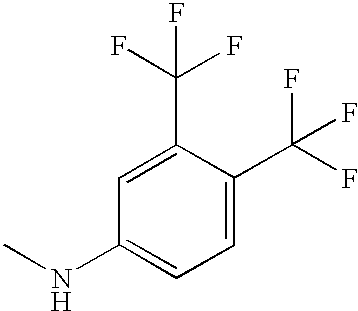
C1(C(F)(F)F)=CC(NC)=CC=C1C(F)(F)F
